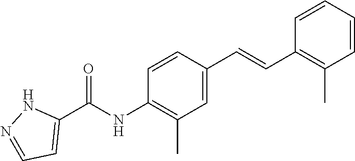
C1=CC(C=CC2=C(C)C=CC=C2)=CC(C)=C1NC(C1=CC=NN1)=O
